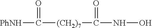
[PhNH]C([(CH2)7]C(NO)=O)=O
